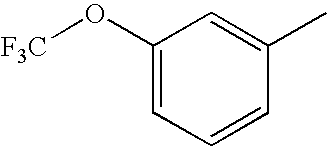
C1(O[F3C])=CC=CC(C)=C1
